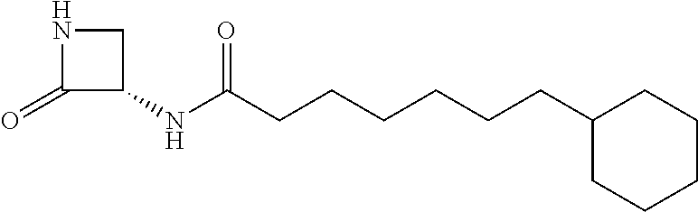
N1C(=O)C(NC(CCCCCCC2CCCCC2)=O)C1
